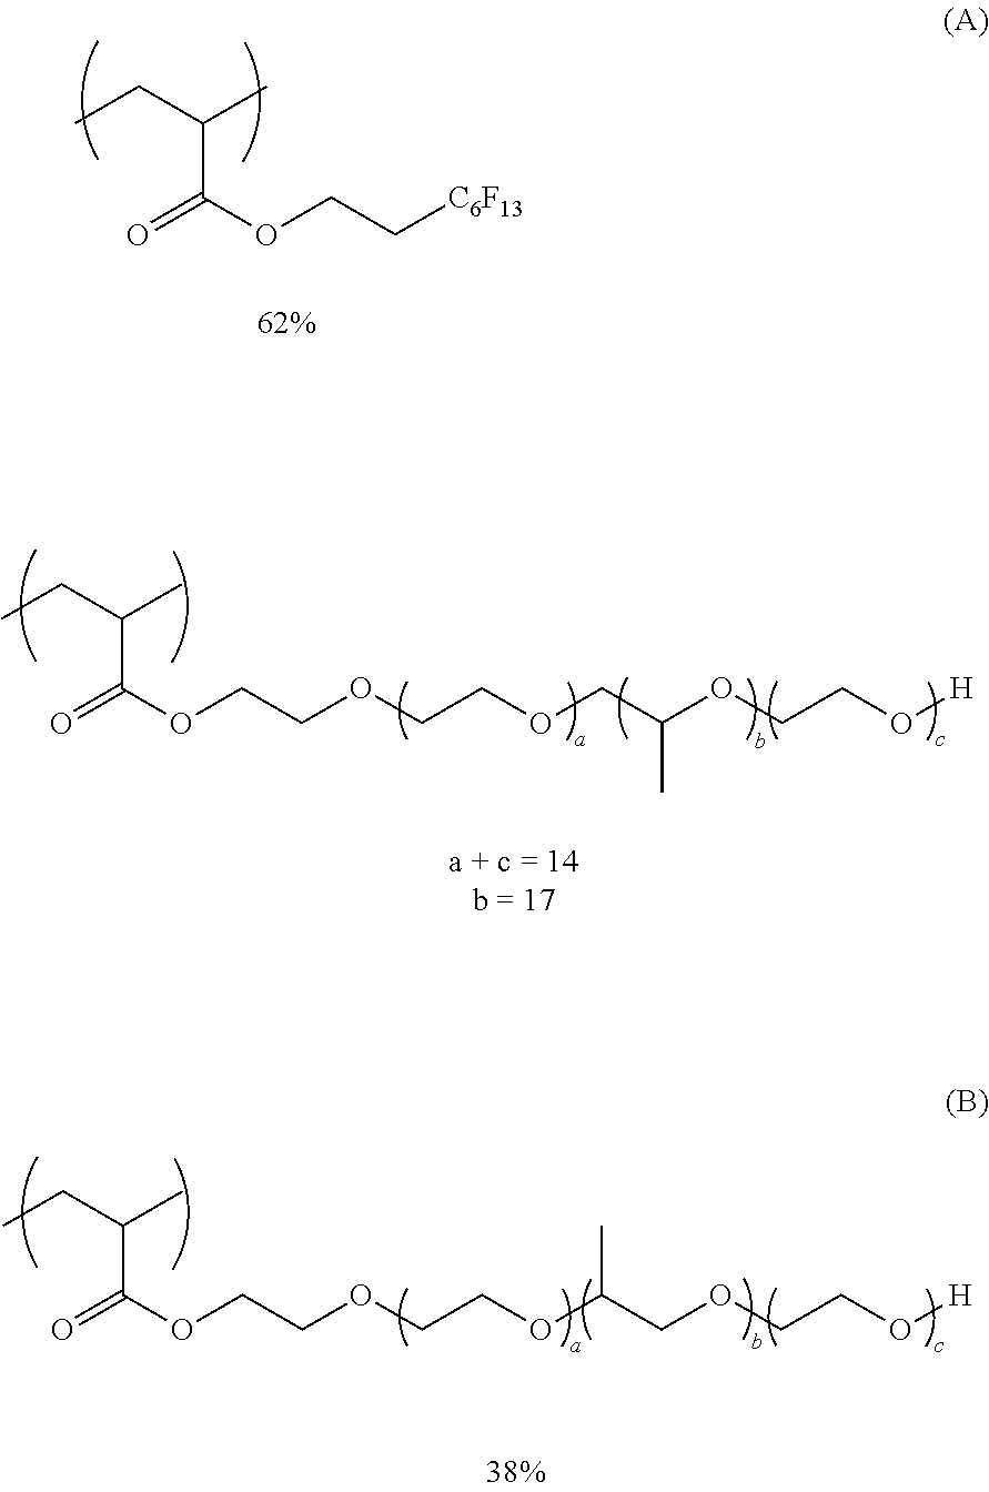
O=C(OCC[C6F13])C(CC)C.C(COCCOCC(OCCO[H])C)OC(=O)C(CC)C.C(COCCOC(COCCO[H])C)OC(=O)C(CC)C
